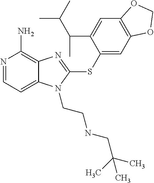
N1=CC=C2C(=C1N)N=C(SC1=CC3=C(C=C1C(C(C)C)C)OCO3)N2CCNCC(C)(C)C
